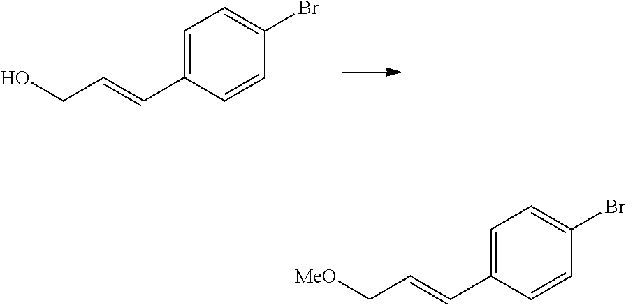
OCC=CC1=CC=C(Br)C=C1.[MeO]CC=CC1=CC=C(Br)C=C1
